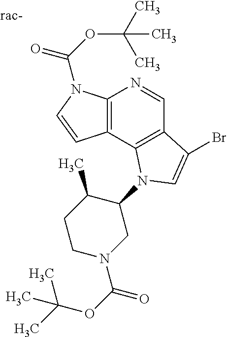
C12=C(C3=C(C=N1)C(Br)=CN3C1C(C)CCN(C(OC(C)(C)C)=O)C1)C=CN2C(OC(C)(C)C)=O
